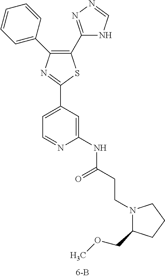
C1(C2=NN=CN2)=C(C2=CC=CC=C2)N=C(C2=CC=NC(NC(=O)CCN3C(COC)CCC3)=C2)S1
